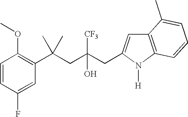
C1=CC(F)=CC(C(CC(CC2=CC3=C(N2[H])C=CC=C3C)([CF3])O)(C)C)=C1OC
